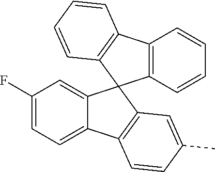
C1(F)=CC=C2C(=C1)C1(C3=C2C=CC(C)=C3)C2=C(C3=C1C=CC=C3)C=CC=C2
